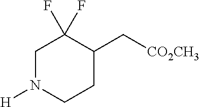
C1(C[CO2CH3])CCN([H])CC1(F)F
